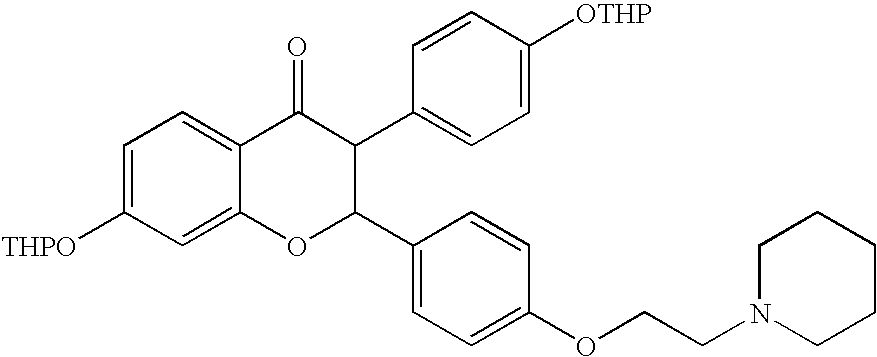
C1=C([THPO])C=C2C(=C1)C(=O)C(C1=CC=C([OTHP])C=C1)C(C1=CC=C(OCCN3CCCCC3)C=C1)O2
